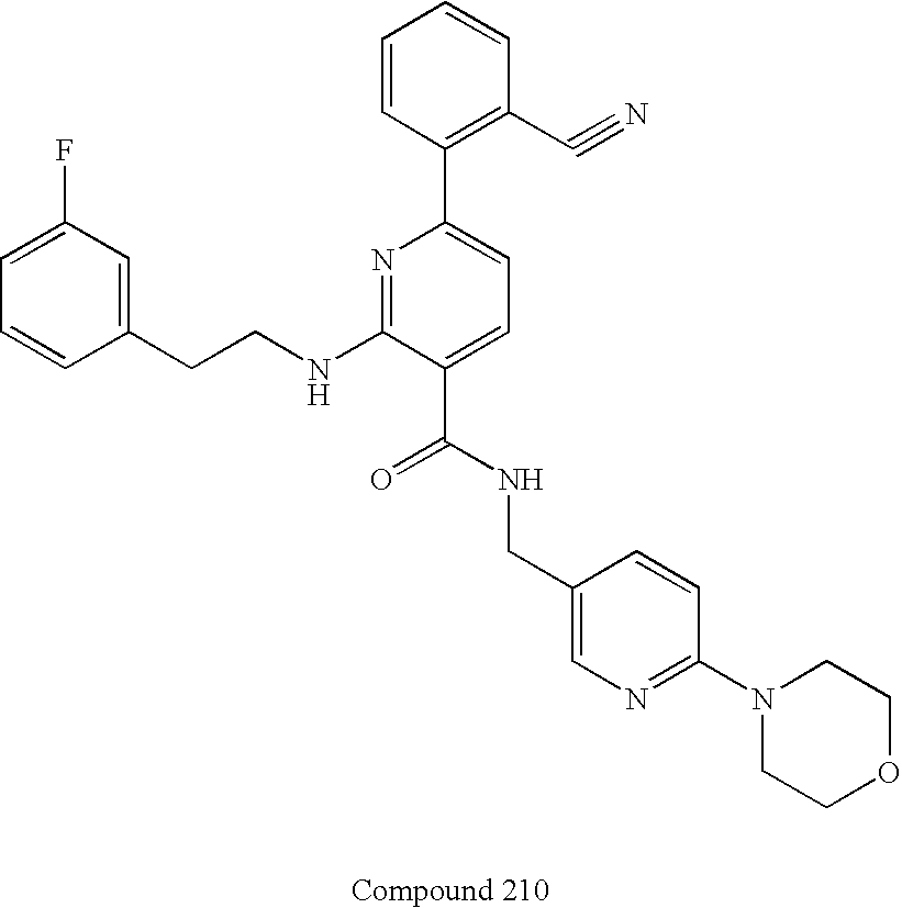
C1=CC=C(F)C=C1CCNC1=NC(C2=C(C#N)C=CC=C2)=CC=C1C(NCC1=CN=C(N2CCOCC2)C=C1)=O
